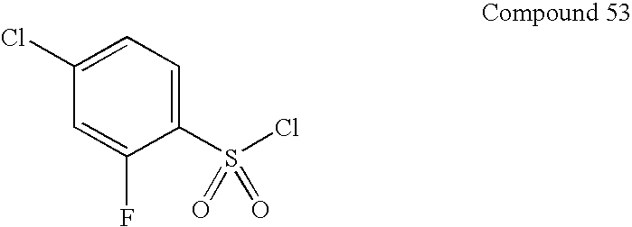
C1(S(Cl)(=O)=O)=CC=C(Cl)C=C1F
